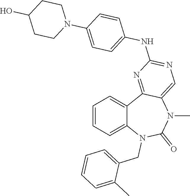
C1=CC=C2C(=C1)C1=NC(NC3=CC=C(N4CCC(O)CC4)C=C3)=NC=C1N(C)C(=O)N2CC1=CC=CC=C1C
